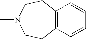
C12=C(C=CC=C1)CCN(C)CC2
